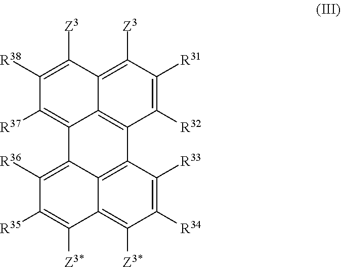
C12=C3C([R33])=C([R34])C([Z3*])=C1C([Z3*])=C([R35])C([R36])=C2C1=C([R37])C([R38])=C([Z3])C2=C([Z3])C([R31])=C([R32])C3=C12
